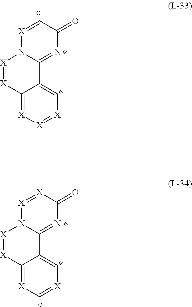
[X]1=[X]C(=O)N=C2N1[X]=[X]C1=[X]C=[X]C=C12.o.o.[X]1=CC(=O)N=C2N1[X]=[X]C1=[X][X]=[X]C=C12
